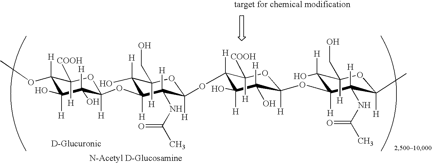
C1([H])(OC)C(O)([H])C([H])(O)C([H])(OC2([H])C([H])(O)C([H])(CO)OC([H])(OC3([H])C(O)([H])C([H])(O)C([H])(OC4([H])C(O)([H])C([H])(CO)OC([H])(C)C4([H])NC(C)=O)OC3([H])[COOH])C2([H])NC(C)=O)OC1([H])[COOH]
